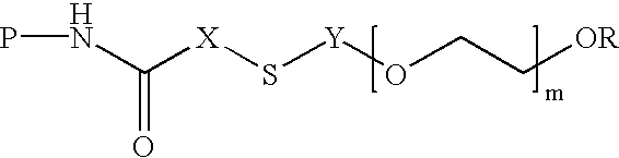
PNC([X]S[Y]OCC[OR])=O
